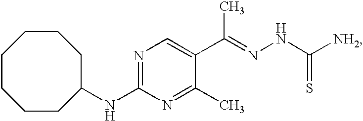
N(C1=NC=C(C(=NNC([NH2])=S)C)C(C)=N1)C1CCCCCCC1
